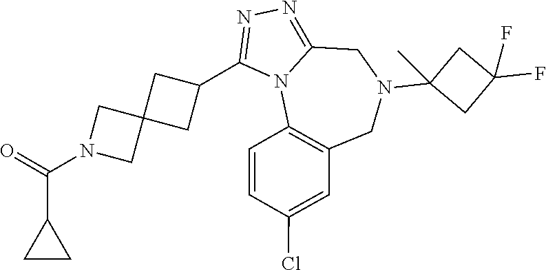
C(N1CC2(C1)CC(C1=NN=C3N1C1=C(CN(C4(C)CC(F)(F)C4)C3)C=C(Cl)C=C1)C2)(=O)C1CC1
